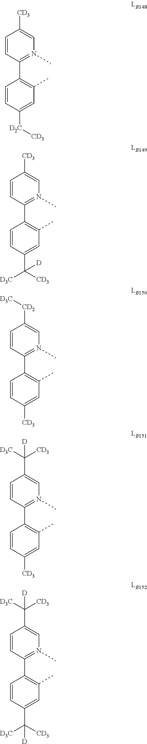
C1=CC([CD3])=CN(C)=C1C1=C(C)C=C([D2C][CD3])C=C1.C1=CC([CD3])=CN(C)=C1C1=C(C)C=C(C([CD3])([D3C])[D])C=C1.C1=CC([CD2][D3C])=CN(C)=C1C1=C(C)C=C([CD3])C=C1.C1=CC(C([D3C])([CD3])[D])=CN(C)=C1C1=C(C)C=C([CD3])C=C1.C1=CC(C([D3C])([CD3])[D])=CN(C)=C1C1=C(C)C=C(C([CD3])([D3C])[D])C=C1
